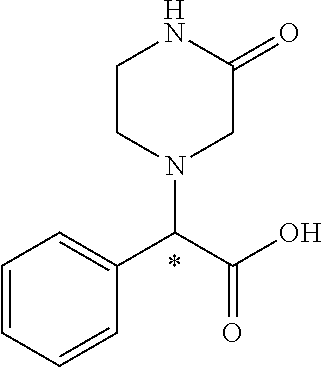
C1CN(C(C(O)=O)C2=CC=CC=C2)CC(=O)N1
